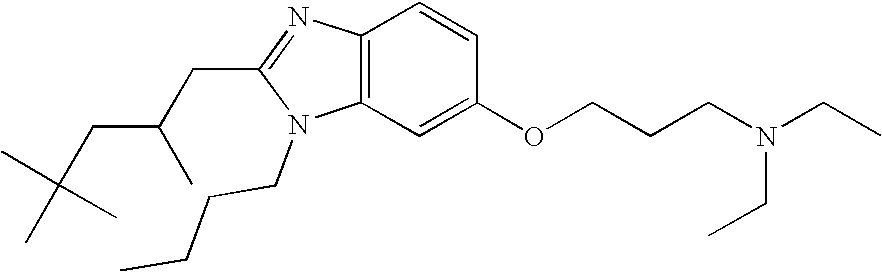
C(C1=NC2=C(N1CCCC)C=C(OCCCN(CC)CC)C=C2)C(CC(C)(C)C)C
